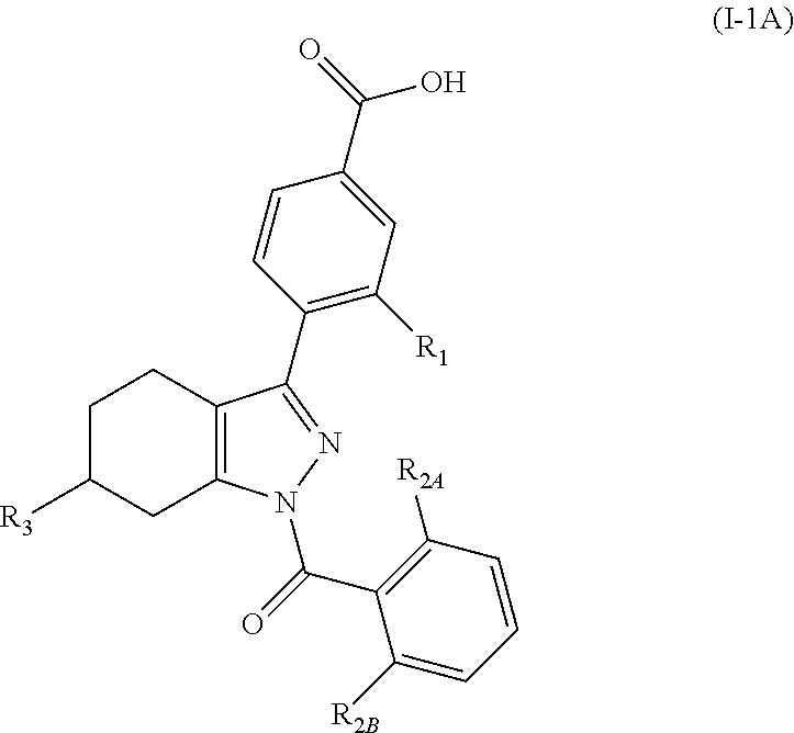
C12=C(N(C(C3=C([R2A])C=CC=C3[R2B])=O)N=C1C1=C([R1])C=C(C(=O)O)C=C1)CC([R3])CC2
